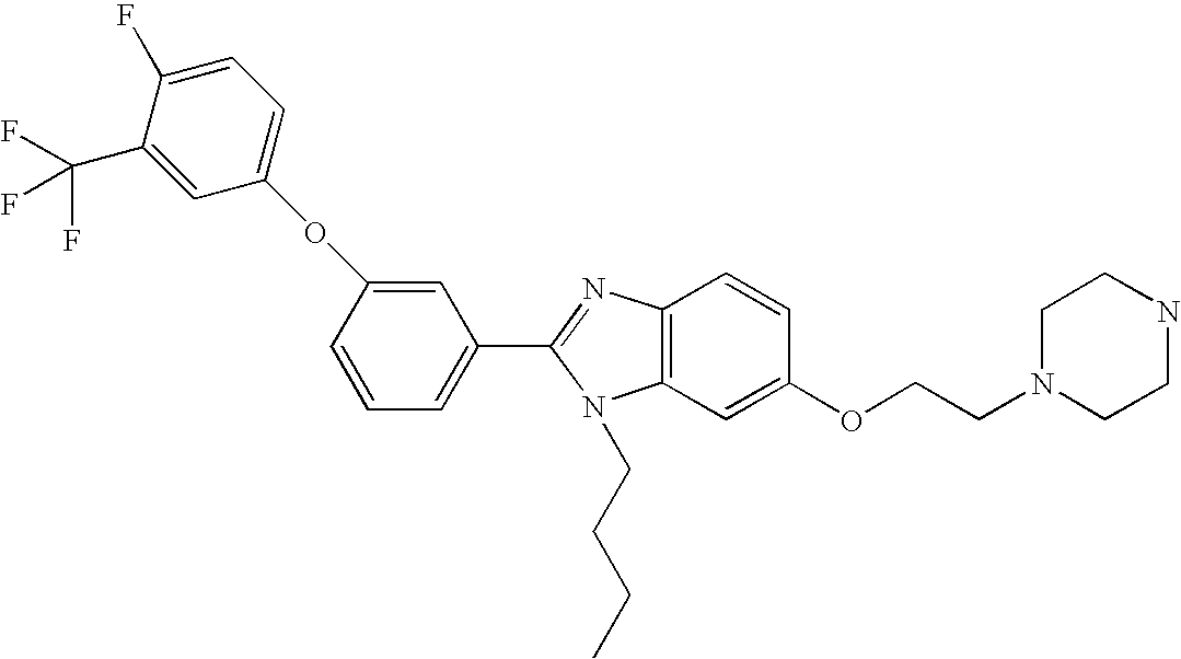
C1(C2=NC3=C(N2CCCC)C=C(OCCN2CCNCC2)C=C3)=CC=CC(OC2=CC=C(F)C(C(F)(F)F)=C2)=C1
